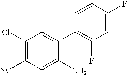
C1(Cl)=C([NC])C=C(C)C(C2=C(F)C=C(F)C=C2)=C1
